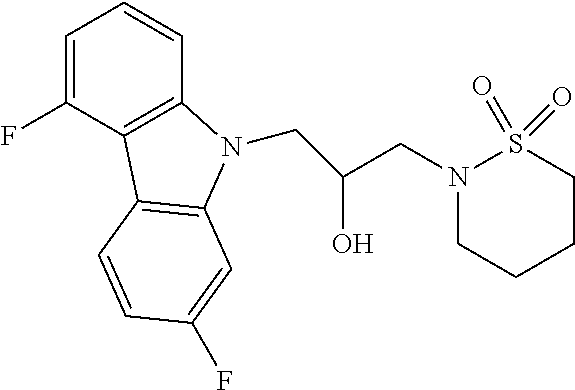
C1=C(F)C2=C(C=C1)N(CC(CN1CCCCS1(=O)=O)O)C1=C2C=CC(F)=C1
